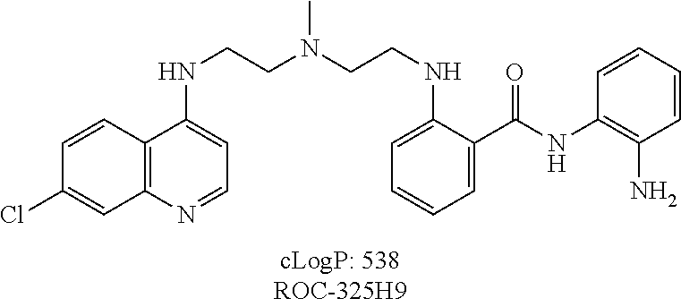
C1(Cl)=CC2=C(C=C1)C(NCCN(CCNC1=CC=CC=C1C(NC1=C(N)C=CC=C1)=O)C)=CC=N2
